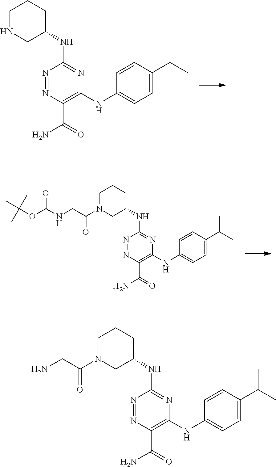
N1=NC(C(=O)N)=C(NC2=CC=C(C(C)C)C=C2)N=C1NC1CCCNC1.N1=NC(C(=O)N)=C(NC2=CC=C(C(C)C)C=C2)N=C1NC1CCCN(C(CNC(OC(C)(C)C)=O)=O)C1.N1=NC(C(=O)N)=C(NC2=CC=C(C(C)C)C=C2)N=C1NC1CCCN(C(CN)=O)C1
